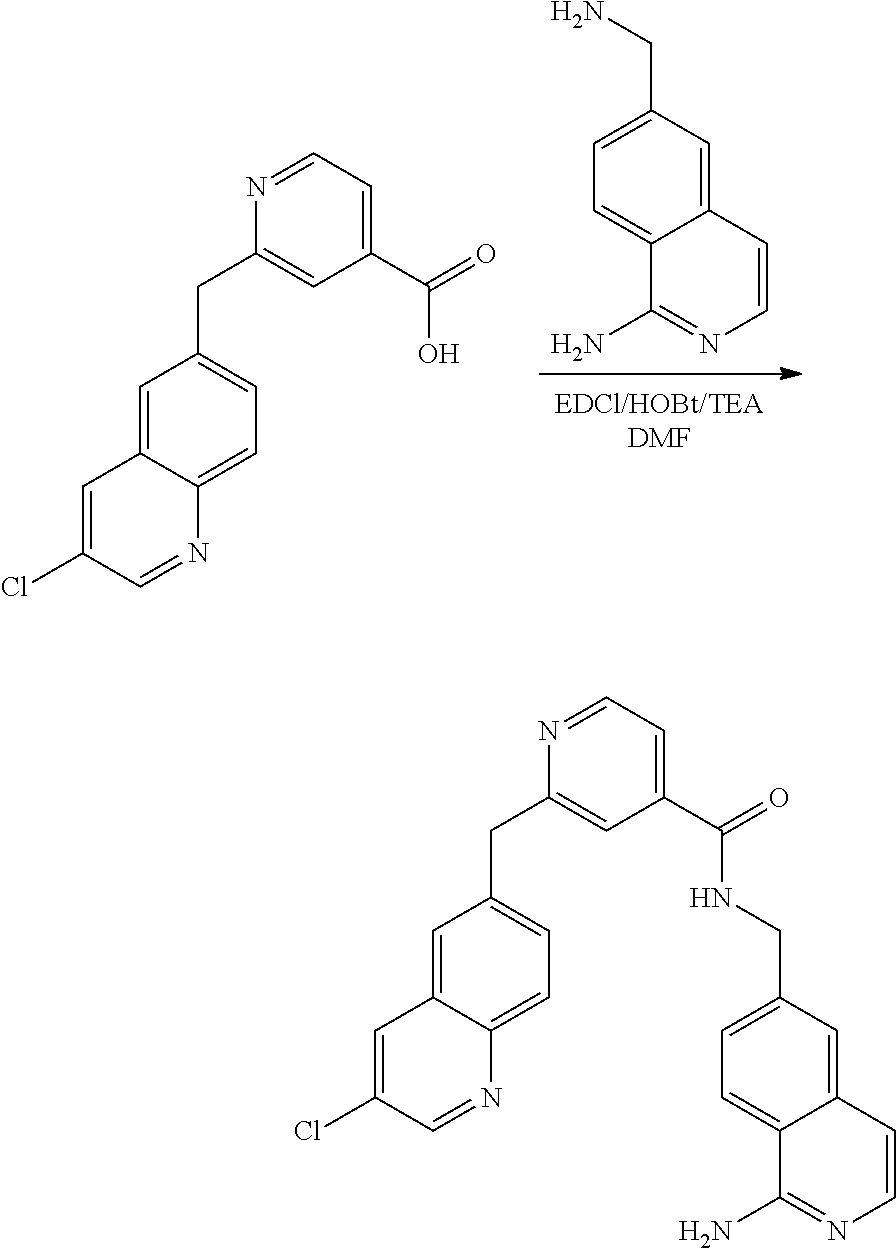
NCC1=CC=C2C(=C1)C=CN=C2N.C1(Cl)=CC2=CC(CC3=CC(C(=O)O)=CC=N3)=CC=C2N=C1.C1(Cl)=CC2=CC(CC3=CC(C(=O)NCC4=CC=C5C(=C4)C=CN=C5N)=CC=N3)=CC=C2N=C1
